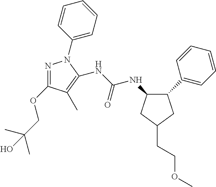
C1(C2=CC=CC=C2)CC(CCOC)CC1NC(NC1=C(C)C(OCC(C)(C)O)=NN1C1=CC=CC=C1)=O
